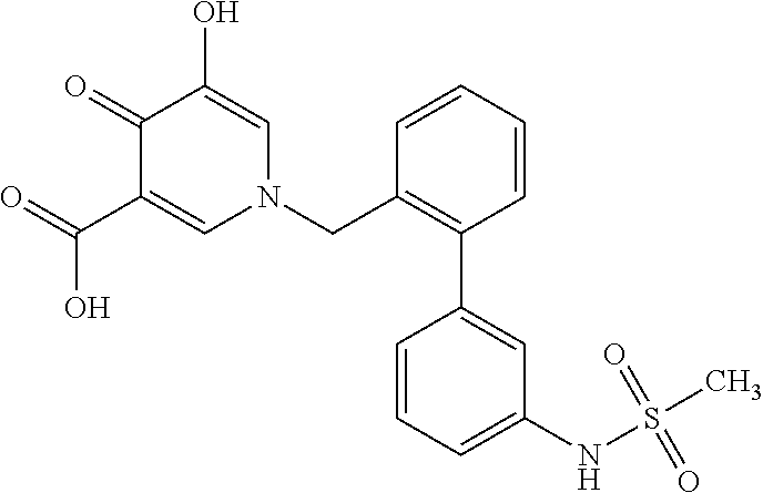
O=C(C1=CN(CC2=C(C3=CC(NS(C)(=O)=O)=CC=C3)C=CC=C2)C=C(O)C1=O)O
